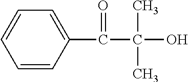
C1=CC(C(C(O)(C)C)=O)=CC=C1
